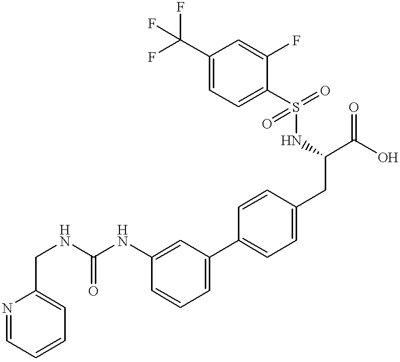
C(NC1=CC(C2=CC=C(CC(NS(C3=CC=C(C(F)(F)F)C=C3F)(=O)=O)C(O)=O)C=C2)=CC=C1)(NCC1=CC=CC=N1)=O
